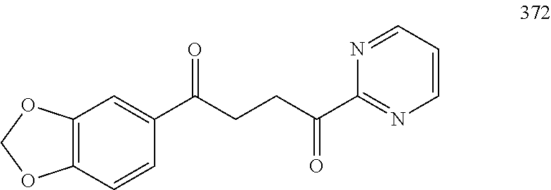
C12=C(C=CC(C(CCC(C3=NC=CC=N3)=O)=O)=C1)OCO2
